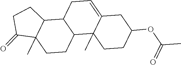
C1(=O)CCC2C3C(CCC12C)C1(C)C(=CC3)CC(OC(C)=O)CC1
